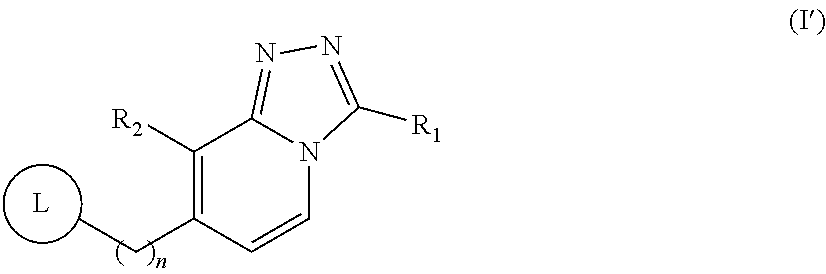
CCC1=C([R2])C2=NN=C([R1])N2C=C1
